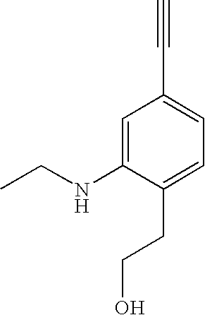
C1=C(NCC)C(CCO)=CC=C1C#C
